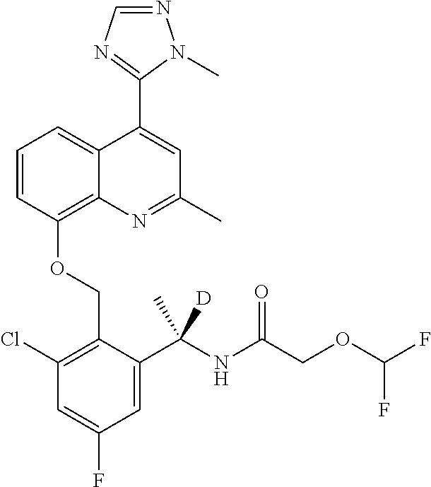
C1=C(F)C=C(C(NC(=O)COC(F)F)(C)[D])C(COC2=C3N=C(C)C=C(C4=NC=NN4C)C3=CC=C2)=C1Cl
